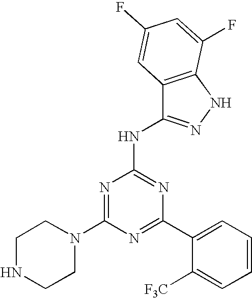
N1=C(C2=CC=CC=C2[F3C])N=C(NC2=NNC3=C2C=C(F)C=C3F)N=C1N1CCNCC1
